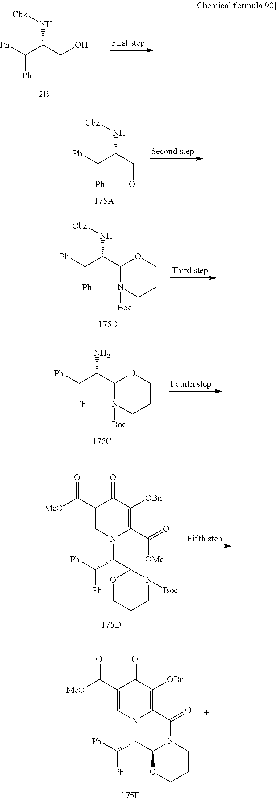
[MeO]C(C1=CN2C(=C([OBn])C1=O)C(=O)N1C(C2C([Ph])[Ph])OCCC1)=O.[Ph]C(C(CO)N[Cbz])[Ph].[Ph]C(C(C=O)N[Cbz])[Ph].[Ph]C(C(C1N([Boc])CCCO1)N[Cbz])[Ph].[Ph]C(C(C1N([Boc])CCCO1)N)[Ph].[MeO]C(C1=CN(C(C2OCCCN2[Boc])C([Ph])[Ph])C(C([OMe])=O)=C([OBn])C1=O)=O
